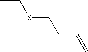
CCSCCC=C
